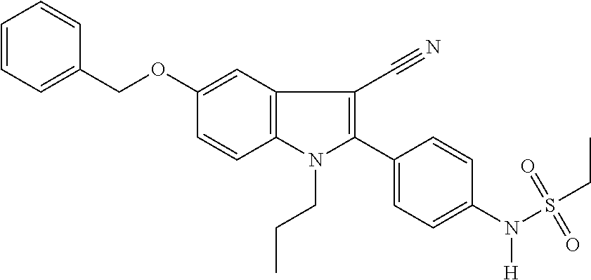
C1=CC=C(COC2=CC3=C(C=C2)N(CCC)C(C2=CC=C(N(S(CC)(=O)=O)[H])C=C2)=C3C#N)C=C1
